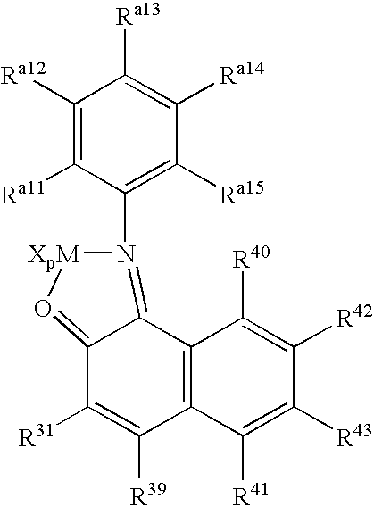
C1([Ra12])=C([Ra11])C(N2=C3C(=O[XpM]2)C([R31])=C([R39])C2=C3C([R40])=C([R42])C([R43])=C2[R41])=C([Ra15])C([Ra14])=C1[Ra13]
